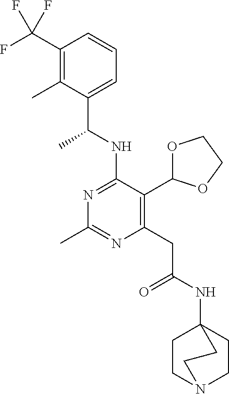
N1=C(NC(C)C2=CC=CC(C(F)(F)F)=C2C)C(C2OCCO2)=C(CC(=O)NC23CCN(CC2)CC3)N=C1C
